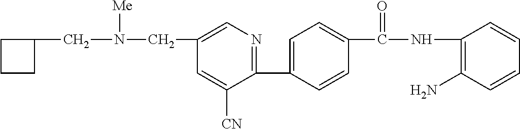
C1(C2=CC=C(C(NC3=C(N)C=CC=C3)=O)C=C2)=NC=C(CN(CC2CCC2)[Me])C=C1[CN]
